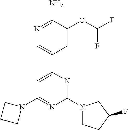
N1=C(N)C(OC(F)F)=CC(C2=CC(N3CCC3)=NC(N3CCC(F)C3)=N2)=C1
